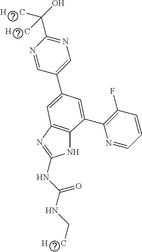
N1C2=C(N=C1NC(NC[H      C])=O)C=C(C1=CN=C(C([H      C])(O)[H      C])N=C1)C=C2C1=C(F)C=CC=N1
